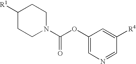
C1([R1])CCN(C(OC2=CN=CC([R4])=C2)=O)CC1
